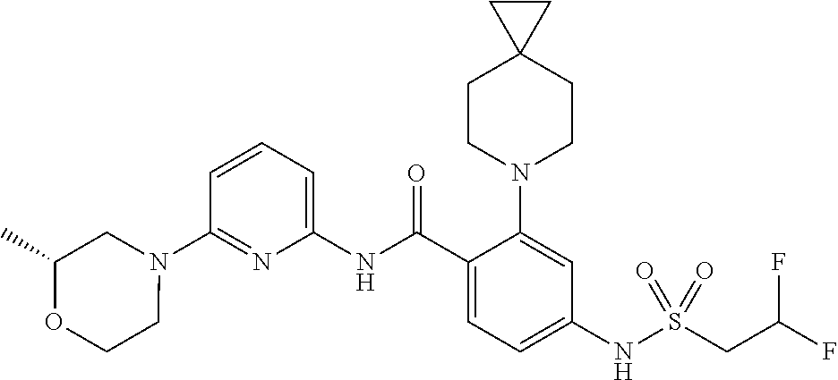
N1(C2=NC(NC(C3=CC=C(NS(CC(F)F)(=O)=O)C=C3N3CCC4(CC3)CC4)=O)=CC=C2)CC(C)OCC1
